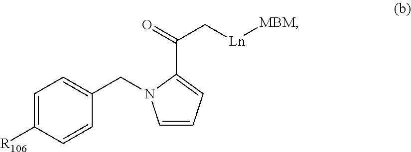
C1=C([R106])C=CC(CN2C=CC=C2C(=O)C[Ln][MBM])=C1
